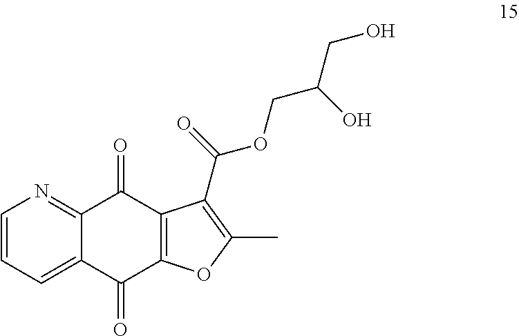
C1=CC=C2C(=N1)C(=O)C1=C(C2=O)OC(C)=C1C(=O)OCC(CO)O
